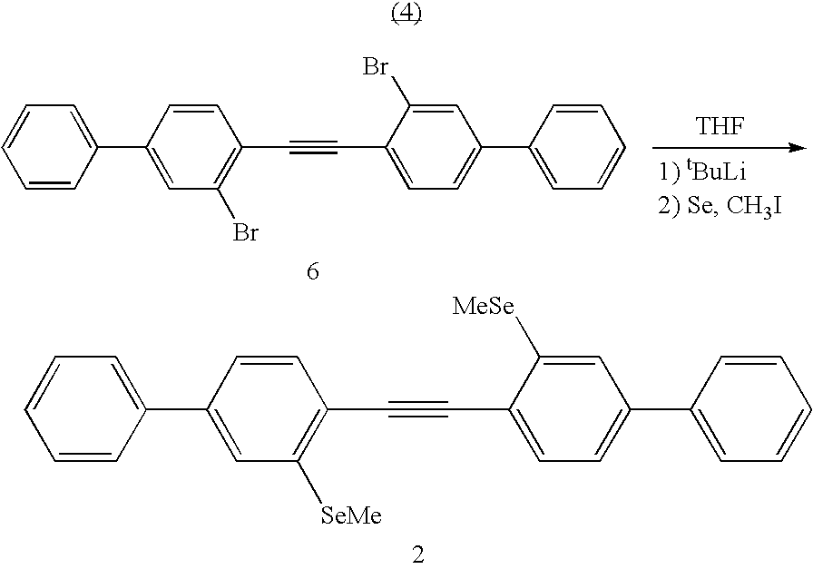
C1=CC(C2=CC([SeMe])=C(C#CC3=CC=C(C4=CC=CC=C4)C=C3[MeSe])C=C2)=CC=C1.[THF].C1=CC(C2=CC(Br)=C(C#CC3=CC=C(C4=CC=CC=C4)C=C3Br)C=C2)=CC=C1
